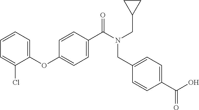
C1=CC=C(OC2=CC=C(C(N(CC3CC3)CC3=CC=C(C(=O)O)C=C3)=O)C=C2)C(Cl)=C1
